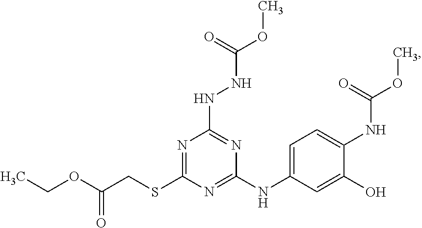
CCOC(CSC1=NC(NNC(OC)=O)=NC(NC2=CC=C(NC(=O)OC)C(O)=C2)=N1)=O
